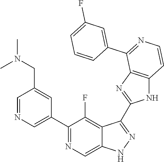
C1=NC=C(C2=NC=C3C(=C2F)C(C2=NC4=C(N2)C=CN=C4C2=CC(F)=CC=C2)=NN3)C=C1CN(C)C
